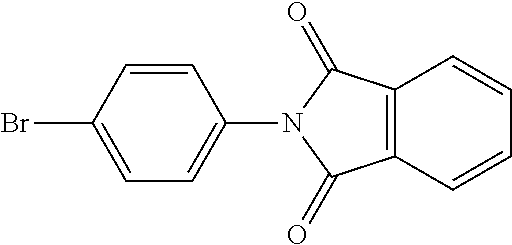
C1=C(Br)C=CC(N2C(=O)C3=C(C2=O)C=CC=C3)=C1
